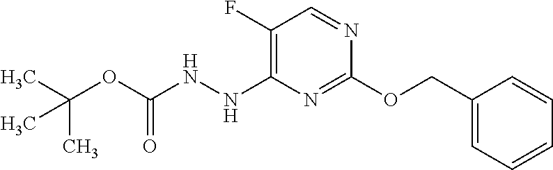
C1(COC2=NC(NNC(OC(C)(C)C)=O)=C(F)C=N2)=CC=CC=C1
